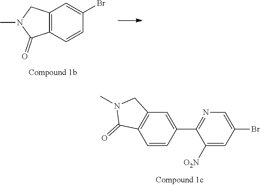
C1([O2N])=CC(Br)=CN=C1C1=CC2=C(C=C1)C(=O)N(C)C2.C12=C(C=CC(Br)=C1)C(=O)N(C)C2
